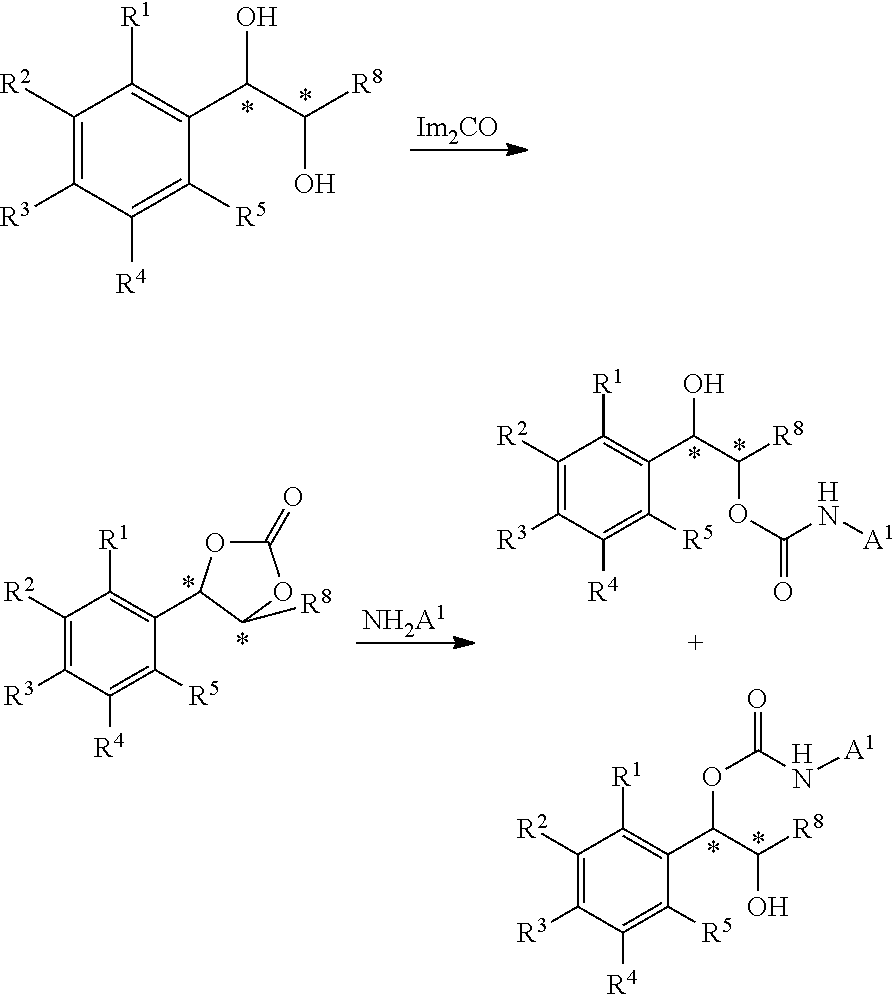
C1([R2])=C([R3])C([R4])=C([R5])C(C(C([R8])O)O)=C1[R1].[Im2CO].[NH2A1].C1([R2])=C([R3])C([R4])=C([R5])C(C2OC(=O)OC2[R8])=C1[R1].C1([R2])=C([R3])C([R4])=C([R5])C(C(C([R8])O)OC(N[A1])=O)=C1[R1].C1([R2])=C([R3])C([R4])=C([R5])C(C(C([R8])OC(N[A1])=O)O)=C1[R1]
